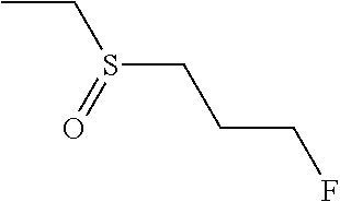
C(S(CC)=O)CCF
